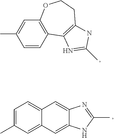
C1=CC2=C(C=C1C)OCCC1=C2N=C(C)N1.C1=C(C)C=C2C(=C1)C=C1C(=C2)NC(C)=N1
